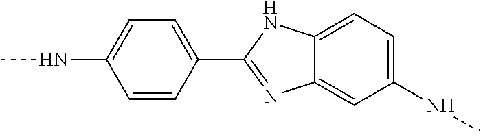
C1=C(NC)C=CC(C2=NC3=CC(NC)=CC=C3N2)=C1
